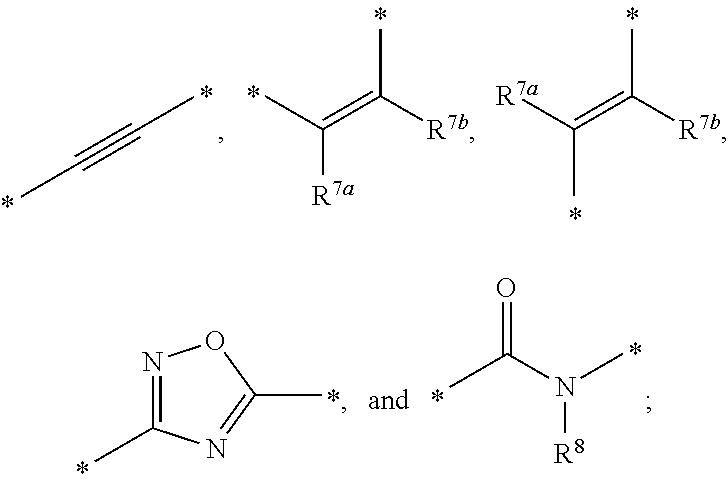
CC#CC.CC([R7b])=C(C)[R7a].CC([R7b])=C([R7a])C.N1=C(C)N=C(C)O1.O=C(N(C)[R8])C
